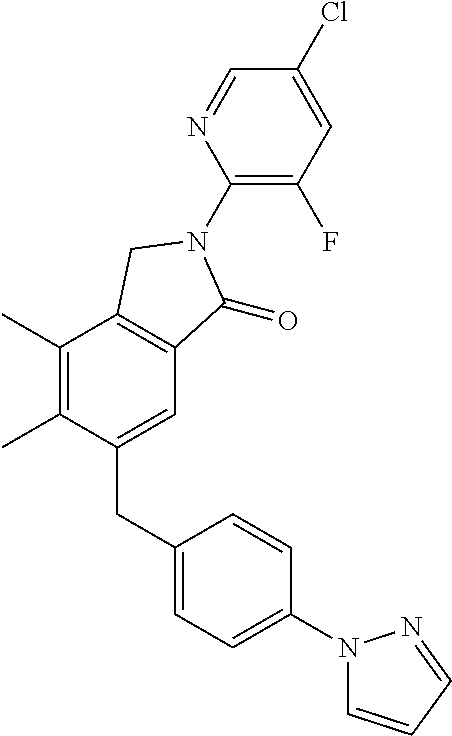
C1(C)=C(C)C(CC2=CC=C(N3C=CC=N3)C=C2)=CC2=C1CN(C1=C(F)C=C(Cl)C=N1)C2=O
